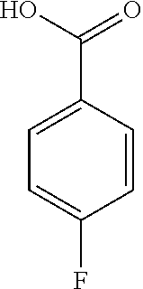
C1=CC(C(O)=O)=CC=C1F
